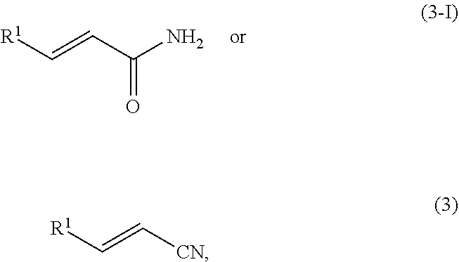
[R1]C=CC(N)=O.[R1]C=C[CN]
